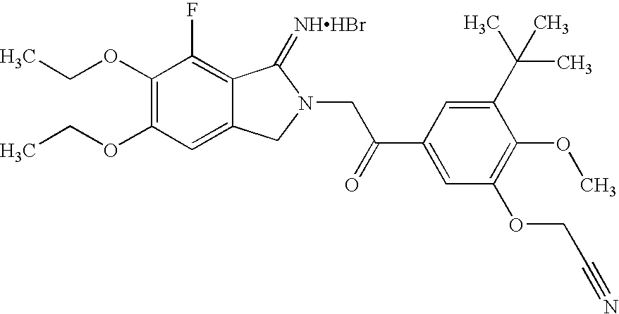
CCOC1=C(OCC)C=C2C(=C1F)C(=[NHHBr])N(CC(C1=CC(OCC#N)=C(OC)C(C(C)(C)C)=C1)=O)C2
